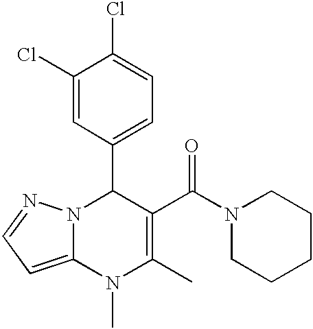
C1(Cl)=CC(C2N3C(=CC=N3)N(C)C(C)=C2C(N2CCCCC2)=O)=CC=C1Cl
